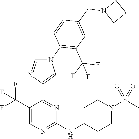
C1(C(F)(F)F)=CN=C(NC2CCN(S(C)(=O)=O)CC2)N=C1C1=CN(C2=C(C(F)(F)F)C=C(CN3CCC3)C=C2)C=N1
